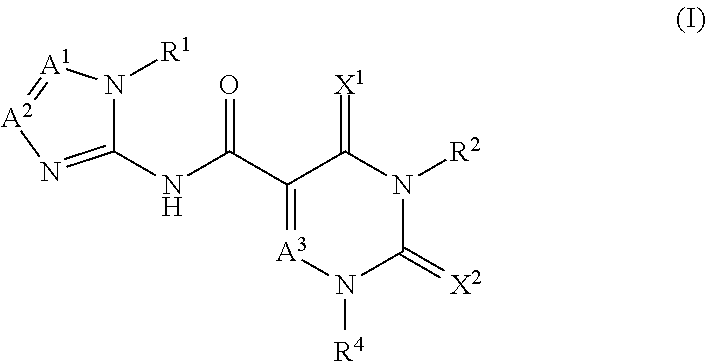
C1(NC(=O)C2=[A3]N([R4])C(=[X2])N([R2])C2=[X1])=N[A2]=[A1]N1[R1]
